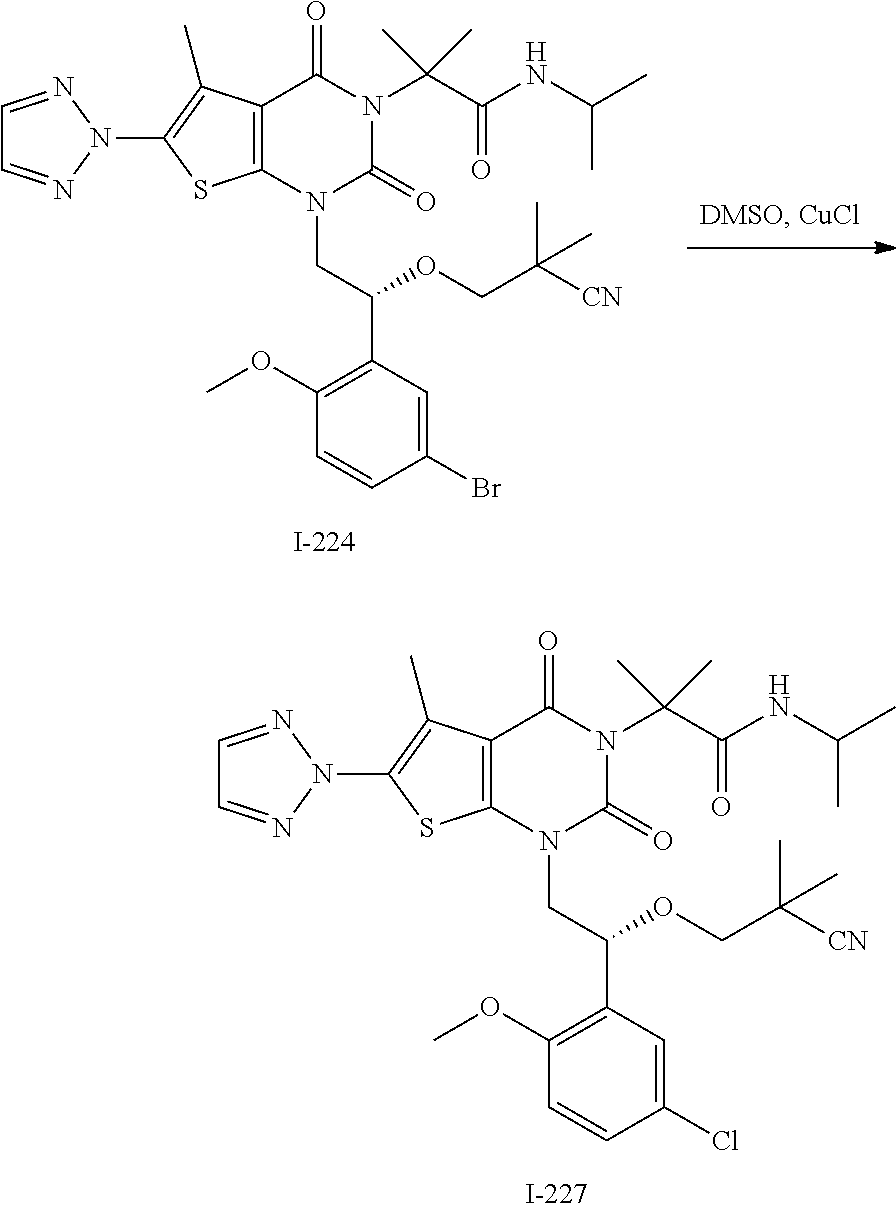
C12=C(N(CC(C3=C(OC)C=CC(Cl)=C3)OCC([CN])(C)C)C(=O)N(C(C(NC(C)C)=O)(C)C)C1=O)SC(N1N=CC=N1)=C2C.C12=C(N(CC(C3=C(OC)C=CC(Br)=C3)OCC([CN])(C)C)C(=O)N(C(C(NC(C)C)=O)(C)C)C1=O)SC(N1N=CC=N1)=C2C
